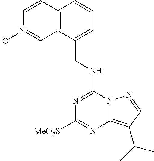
N(C1=NC([MeO2S])=NC2=C(C(C)C)C=NN12)CC1=CC=CC2=C1C=[N+]([-O])C=C2
